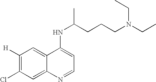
C1([H])=C(Cl)C=C2C(=C1)C(NC(CCCN(CC)CC)C)=CC=N2
